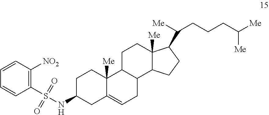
C1(S(NC2CC3=CCC4C(C3([Me])CC2)CCC2([Me])C4CCC2C([Me])CCCC([Me])[Me])(=O)=O)=C([NO2])C=CC=C1
